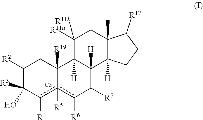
C1([R2])C(O)([R3])c([R4])c2([R5])c([R6])C([R7])C3([H])C([H])(C2([R19])C1)C([R11a])([R11b])CC1(C)C3([H])CCC1[R17].[C5]
